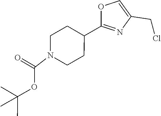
C1CN(C(=O)OC(C)(C)C)CCC1C1=NC(CCl)=CO1
